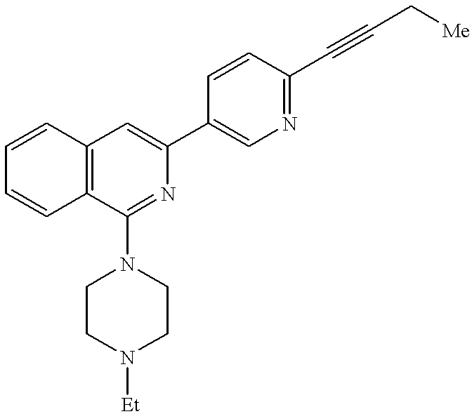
C1=CC2=C(C=C1)C(N1CCN([Et])CC1)=NC(C1=CN=C(C#CC[Me])C=C1)=C2
